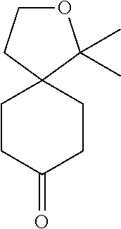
C1CC(=O)CCC12C(C)(C)OCC2
